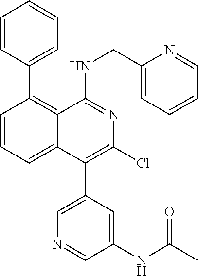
C1=CC(C2=C3C(=CC=C2)C(C2=CN=CC(NC(C)=O)=C2)=C(Cl)N=C3NCC2=CC=CC=N2)=CC=C1
